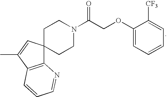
C12=C(C(C)=CC13CCN(C(COC1=CC=CC=C1[CF3])=O)CC3)C=CC=N2
